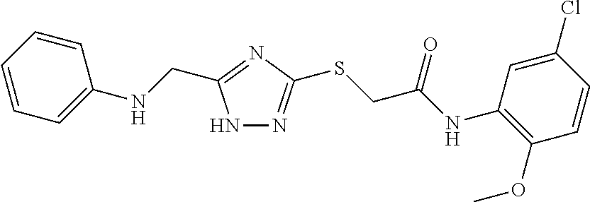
N1N=C(SCC(NC2=C(OC)C=CC(Cl)=C2)=O)N=C1CNC1=CC=CC=C1
